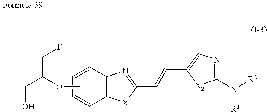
C12=C(C=CC=C1)N=C(C=CC1=CN=C(N([R2])[R1])[X2]1)[X1]2.COC(CO)CF
